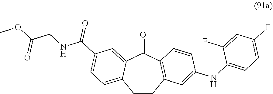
C1CC2=C(C(=O)C3=CC(C(NCC(OC)=O)=O)=CC=C13)C=CC(NC1=CC=C(F)C=C1F)=C2
